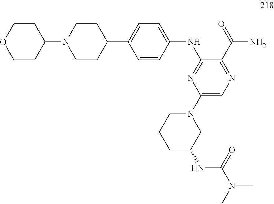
C1CC(C2=CC=C(NC3=NC(N4CCCC(NC(=O)N(C)C)C4)=CN=C3C(N)=O)C=C2)CCN1C1CCOCC1
